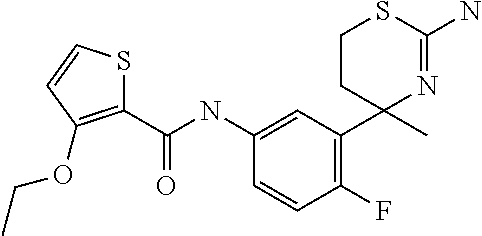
C1CC(C)(C2=C(F)C=CC(NC(C3=C(OCC)C=CS3)=O)=C2)N=C(N)S1
